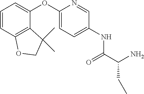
C1=CC2=C(C(OC3=CC=C(NC(C(N)CC)=O)C=N3)=C1)C(C)(C)CO2
